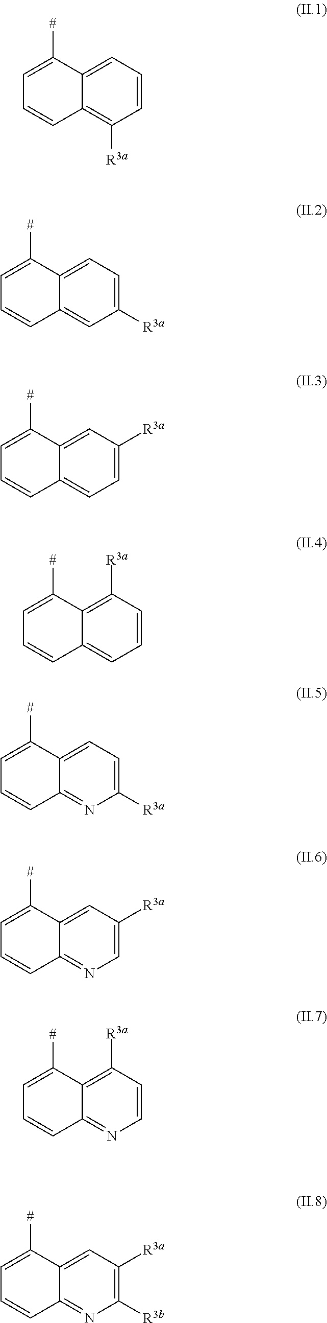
C1=C([#])C2=CC=CC([R3a])=C2C=C1.C1=C([#])C2=CC=C([R3a])C=C2C=C1.C1=C([#])C2=CC([R3a])=CC=C2C=C1.C1=C([#])C2=C([R3a])C=CC=C2C=C1.C1=C([#])C2=CC=C([R3a])N=C2C=C1.C1=C([#])C2=CC([R3a])=CN=C2C=C1.C1=C([#])C2=C([R3a])C=CN=C2C=C1.C1=C([#])C2=CC([R3a])=C([R3b])N=C2C=C1
